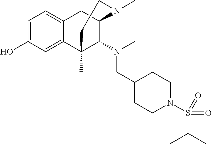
C1=C(O)C=C2C(=C1)CC1C(N(CC3CCN(S(C(C)C)(=O)=O)CC3)C)C2(C)CCN1C
